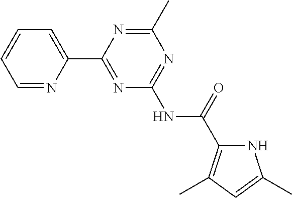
C1=NC(C2=NC(NC(=O)C3=C(C)C=C(C)N3)=NC(C)=N2)=CC=C1
